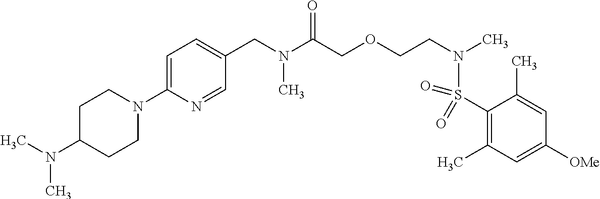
C1=C(N2CCC(N(C)C)CC2)N=CC(CN(C(COCCN(S(C2=C(C)C=C([OMe])C=C2C)(=O)=O)C)=O)C)=C1
